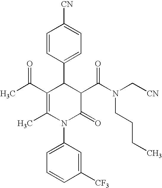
C1=CC(C2C(C(C)=O)=C(C)N(C3=CC=CC([CF3])=C3)C(=O)C2C(N(C[CN])CCCC)=O)=CC=C1[CN]
